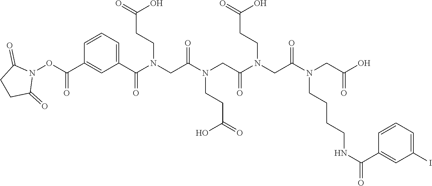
C(CCNC(C1=CC(I)=CC=C1)=O)CN(CC(=O)O)C(CN(CCC(=O)O)C(CN(CCC(O)=O)C(CN(CCC(=O)O)C(C1=CC=CC(C(ON2C(=O)CCC2=O)=O)=C1)=O)=O)=O)=O
